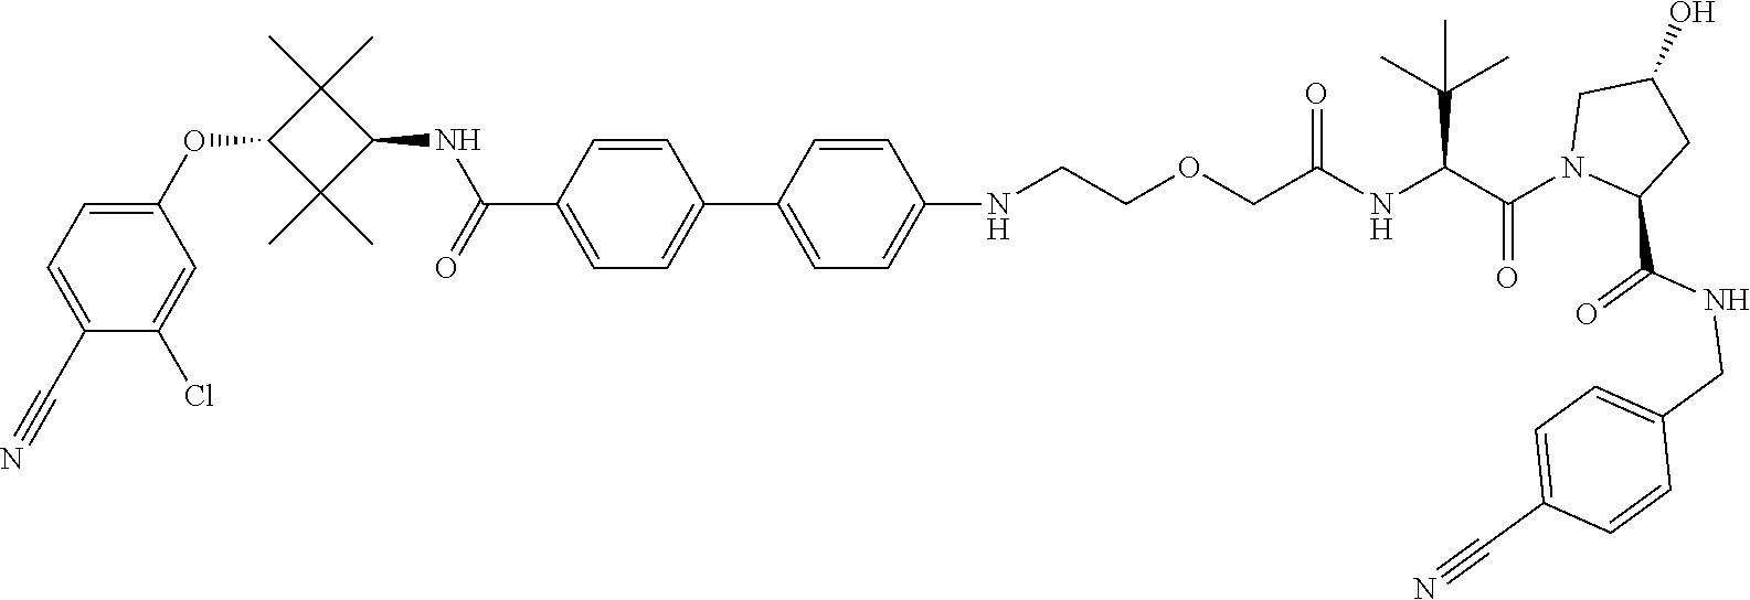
C1(C2=CC=C(NCCOCC(NC(C(N3CC(O)CC3C(NCC3=CC=C(C#N)C=C3)=O)=O)C(C)(C)C)=O)C=C2)=CC=C(C(NC2C(C)(C)C(OC3=CC=C(C#N)C(Cl)=C3)C2(C)C)=O)C=C1
